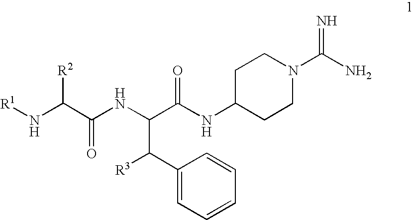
[R1]NC(C(NC(C(NC1CCN(C(N)=N)CC1)=O)C([R3])C1=CC=CC=C1)=O)[R2]
